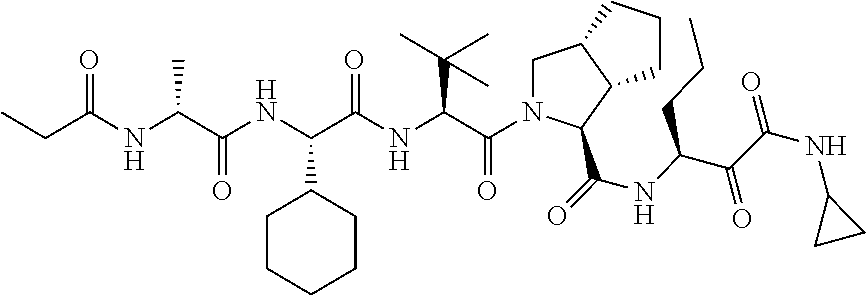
C(NC(C(NC(C(=O)N1CC2C(C1C(=O)NC(C(C(NC1CC1)=O)=O)CCC)CCC2)C(C)(C)C)=O)C1CCCCC1)(C(NC(CC)=O)C)=O
